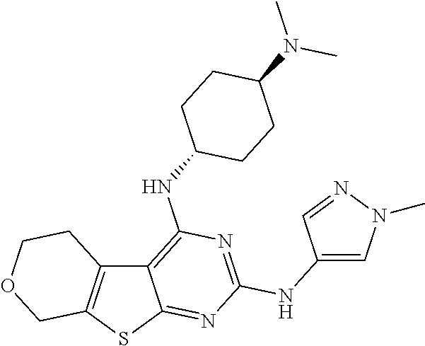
C12=C(SC3=NC(NC4=CN(C)N=C4)=NC(NC4CCC(N(C)C)CC4)=C13)COCC2
